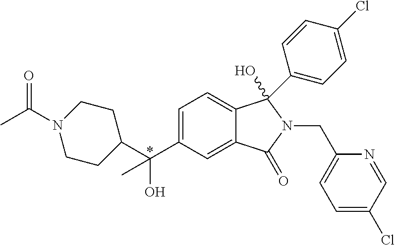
C1(C(C2=CC=C3C(=C2)C(=O)N(CC2=CC=C(Cl)C=N2)C3(C2=CC=C(Cl)C=C2)O)(O)C)CCN(C(C)=O)CC1
